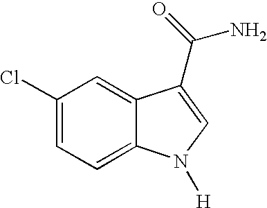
C1(Cl)=CC=C2C(=C1)C(C(=O)N)=CN2[H]
